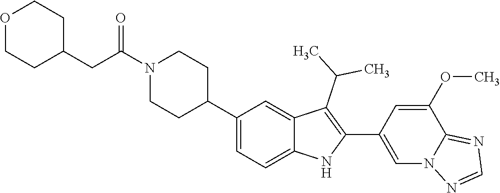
N1(C(CC2CCOCC2)=O)CCC(C2=CC=C3C(=C2)C(C(C)C)=C(C2=CN4C(=NC=N4)C(OC)=C2)N3)CC1
